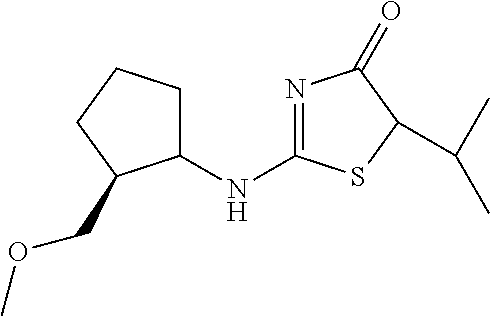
N1=C(NC2CCCC2COC)SC(C(C)C)C1=O
